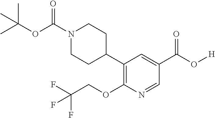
C1(C2=C(OCC(F)(F)F)N=CC(C(=O)O[H])=C2)CCN(C(OC(C)(C)C)=O)CC1
